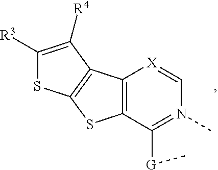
C1([R3])=C([R4])C2=C(S1)SC1=C2[X]=CN(C)=C1[G]C
